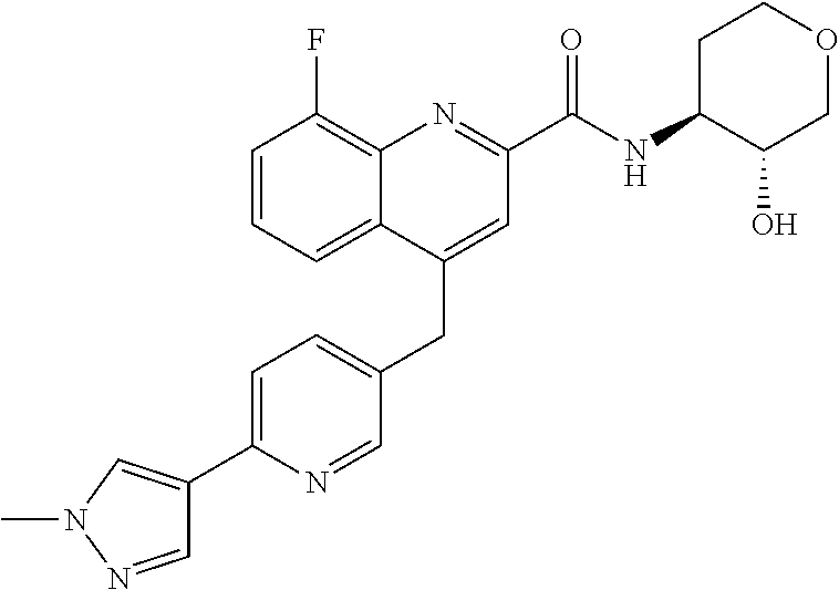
C1=C(C2=CN(C)N=C2)N=CC(CC2=CC(C(NC3C(O)COCC3)=O)=NC3=C(F)C=CC=C23)=C1
